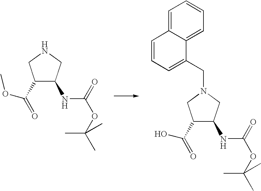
C1(NC(OC(C)(C)C)=O)C(C(=O)O)CN(CC2=CC=CC3=CC=CC=C23)C1.C1(NC(OC(C)(C)C)=O)C(C(=O)OC)CNC1
